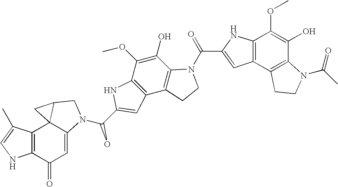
C12=C(C(C)=CN1)C13C(=CC2=O)N(C(O)C2=CC4=C(N2)C(OC)=C(O)C2=C4CCN2C(=O)C2=CC4=C(N2)C(OC)=C(O)C2=C4CCN2C(=O)C)CC1C3
